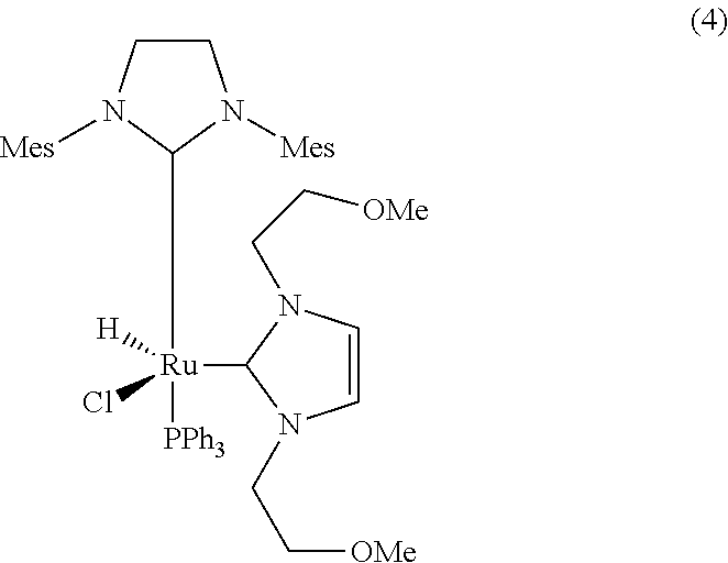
C1CN([Mes])C([Ru]([H])([PPh3])(Cl)C2N(CC[OMe])C=CN2CC[OMe])N1[Mes]
